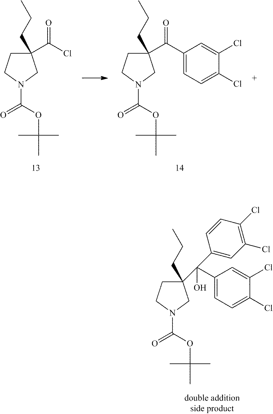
C(=O)(C1(CCC)CCN(C(OC(C)(C)C)=O)C1)C1=CC=C(Cl)C(Cl)=C1.ClC(=O)C1(CCC)CCN(C(OC(C)(C)C)=O)C1.C1CN(C(OC(C)(C)C)=O)CC1(CCC)C(C1=CC(Cl)=C(Cl)C=C1)(C1=CC=C(Cl)C(Cl)=C1)O
